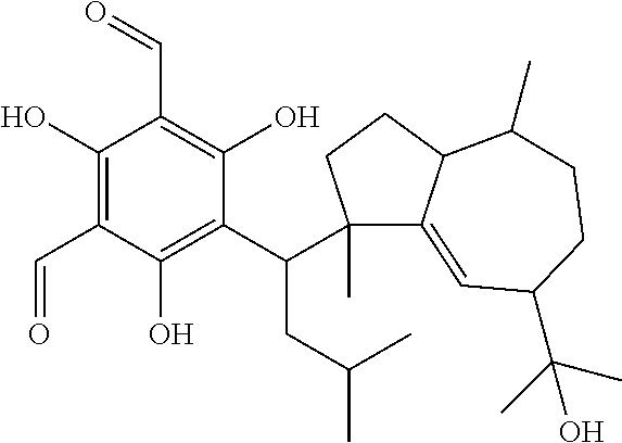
C1(C)(C(C2=C(O)C(C=O)=C(O)C(C=O)=C2O)CC(C)C)C2=CC(C(O)(C)C)CCC(C)C2CC1
